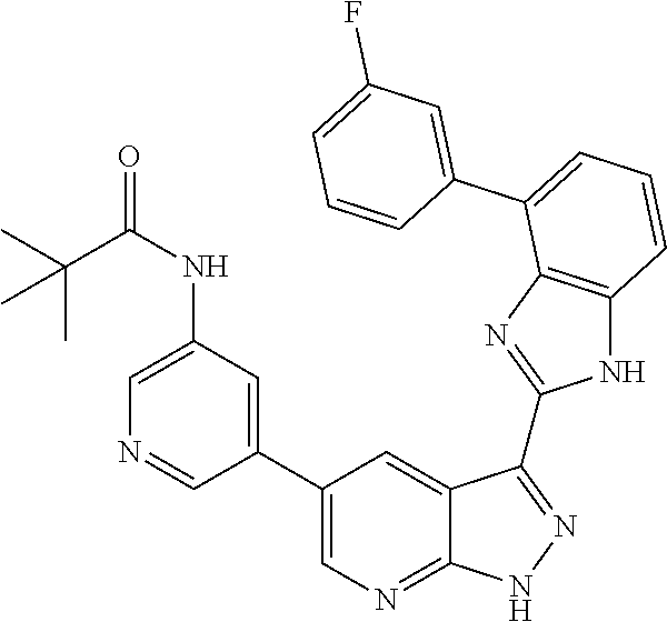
C1=C(NC(C(C)(C)C)=O)C=C(C2=CN=C3C(=C2)C(C2=NC4=C(N2)C=CC=C4C2=CC(F)=CC=C2)=NN3)C=N1
